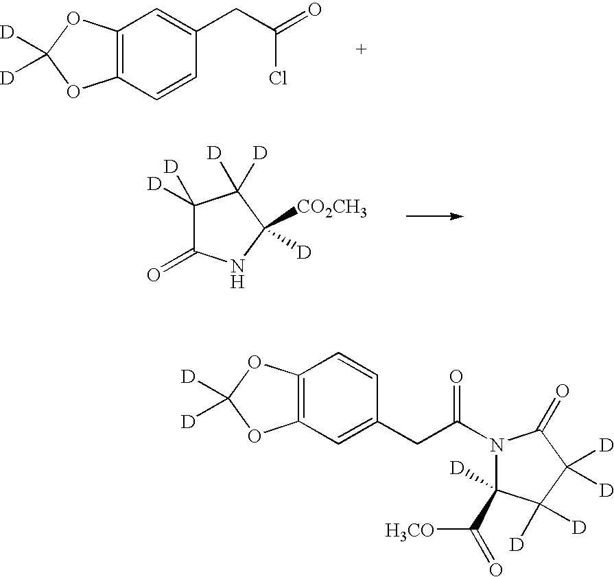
C12=C(C=CC(CC(=O)Cl)=C1)OC([D])([D])O2.C1([D])([D])C(=O)NC([CO2CH3])([D])C1([D])[D].C12=C(C=C(CC(N3C(C(=O)[H3CO])([D])C([D])([D])C([D])([D])C3=O)=O)C=C1)OC([D])([D])O2
